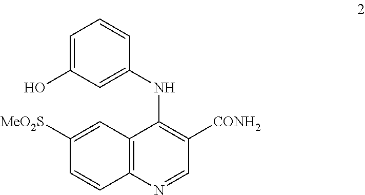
C12=C(N=CC([CONH2])=C1NC1=CC(O)=CC=C1)C=CC([MeO2S])=C2
